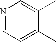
C1=C(C)C(C)=CN=C1
